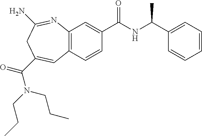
C12=C(C=CC(C(NC(C3=CC=CC=C3)C)=O)=C1)C=C(C(=O)N(CCC)CCC)CC(N)=N2
